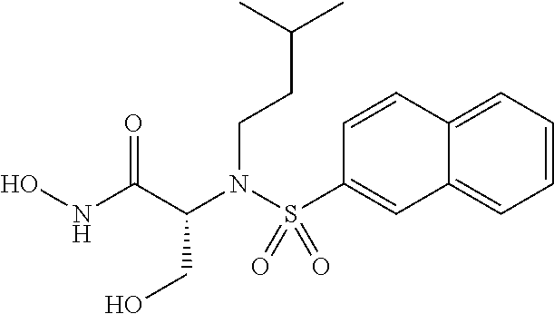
C(N(C(CO)C(NO)=O)S(C1=CC2=CC=CC=C2C=C1)(=O)=O)CC(C)C
